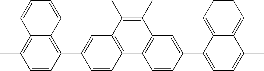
C12=C(C)C=CC(C3=CC4=C(C=C3)C3=C(C(C)=C4C)C=C(C4=CC=C(C)C5=CC=CC=C45)C=C3)=C1C=CC=C2
